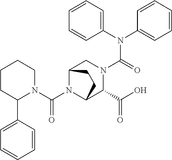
C(N1C2C(C(O)=O)N(C(N(C3=CC=CC=C3)C3=CC=CC=C3)=O)CC1CC2)(N1C(C2=CC=CC=C2)CCCC1)=O
